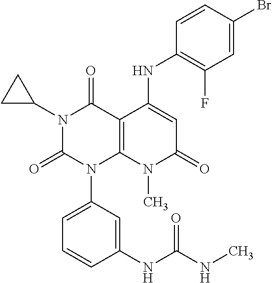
N1(C2CC2)C(=O)N(C2=CC=CC(NC(NC)=O)=C2)C2=C(C1=O)C(NC1=C(F)C=C(Br)C=C1)=CC(=O)N2C
